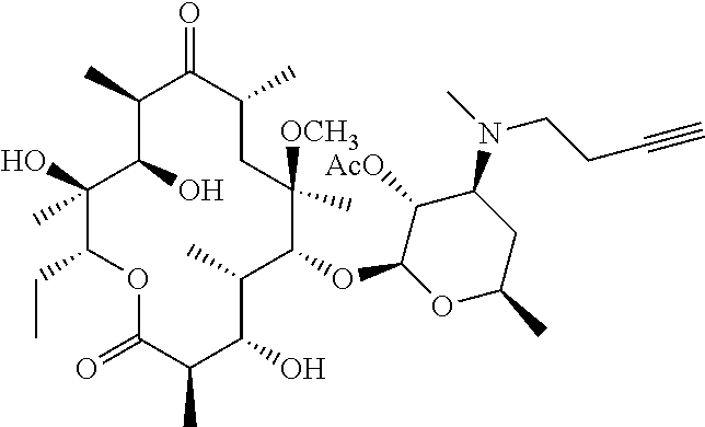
C1(C)C(O)C(C)(O)C(CC)OC(=O)C(C)C(O)C(C)C(OC2OC(C)CC(N(C)CCC#C)C2[AcO])C(C)([OCH3])CC(C)C1=O
